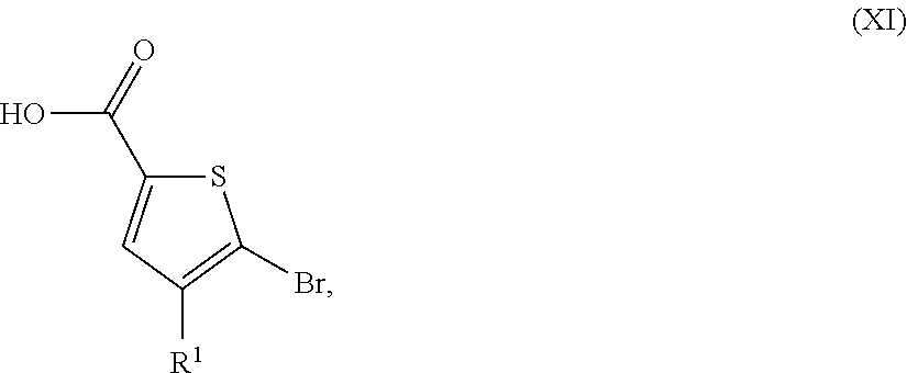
S1C(C(O)=O)=CC([R1])=C1Br
